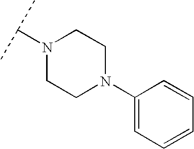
C(N1CCN(C2=CC=CC=C2)CC1)(C)C
